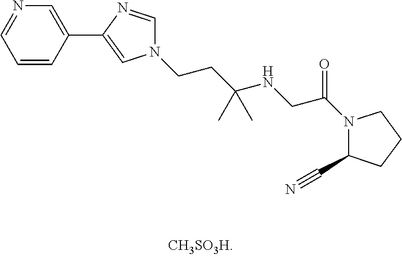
N1=CC=CC(C2=CN(CCC(NCC(N3C(C#N)CCC3)=O)(C)C)C=N2)=C1
